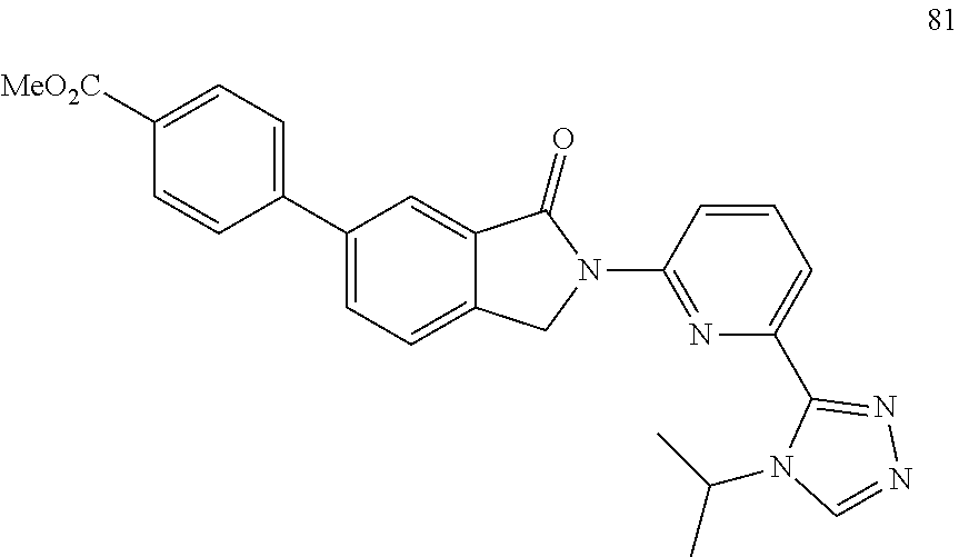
C1([MeO2C])=CC=C(C2=CC=C3C(=C2)C(=O)N(C2=NC(C4=NN=CN4C(C)C)=CC=C2)C3)C=C1
